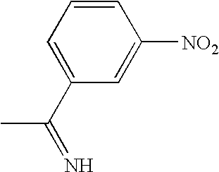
C1=CC=C(C(=N)C)C=C1[NO2]
